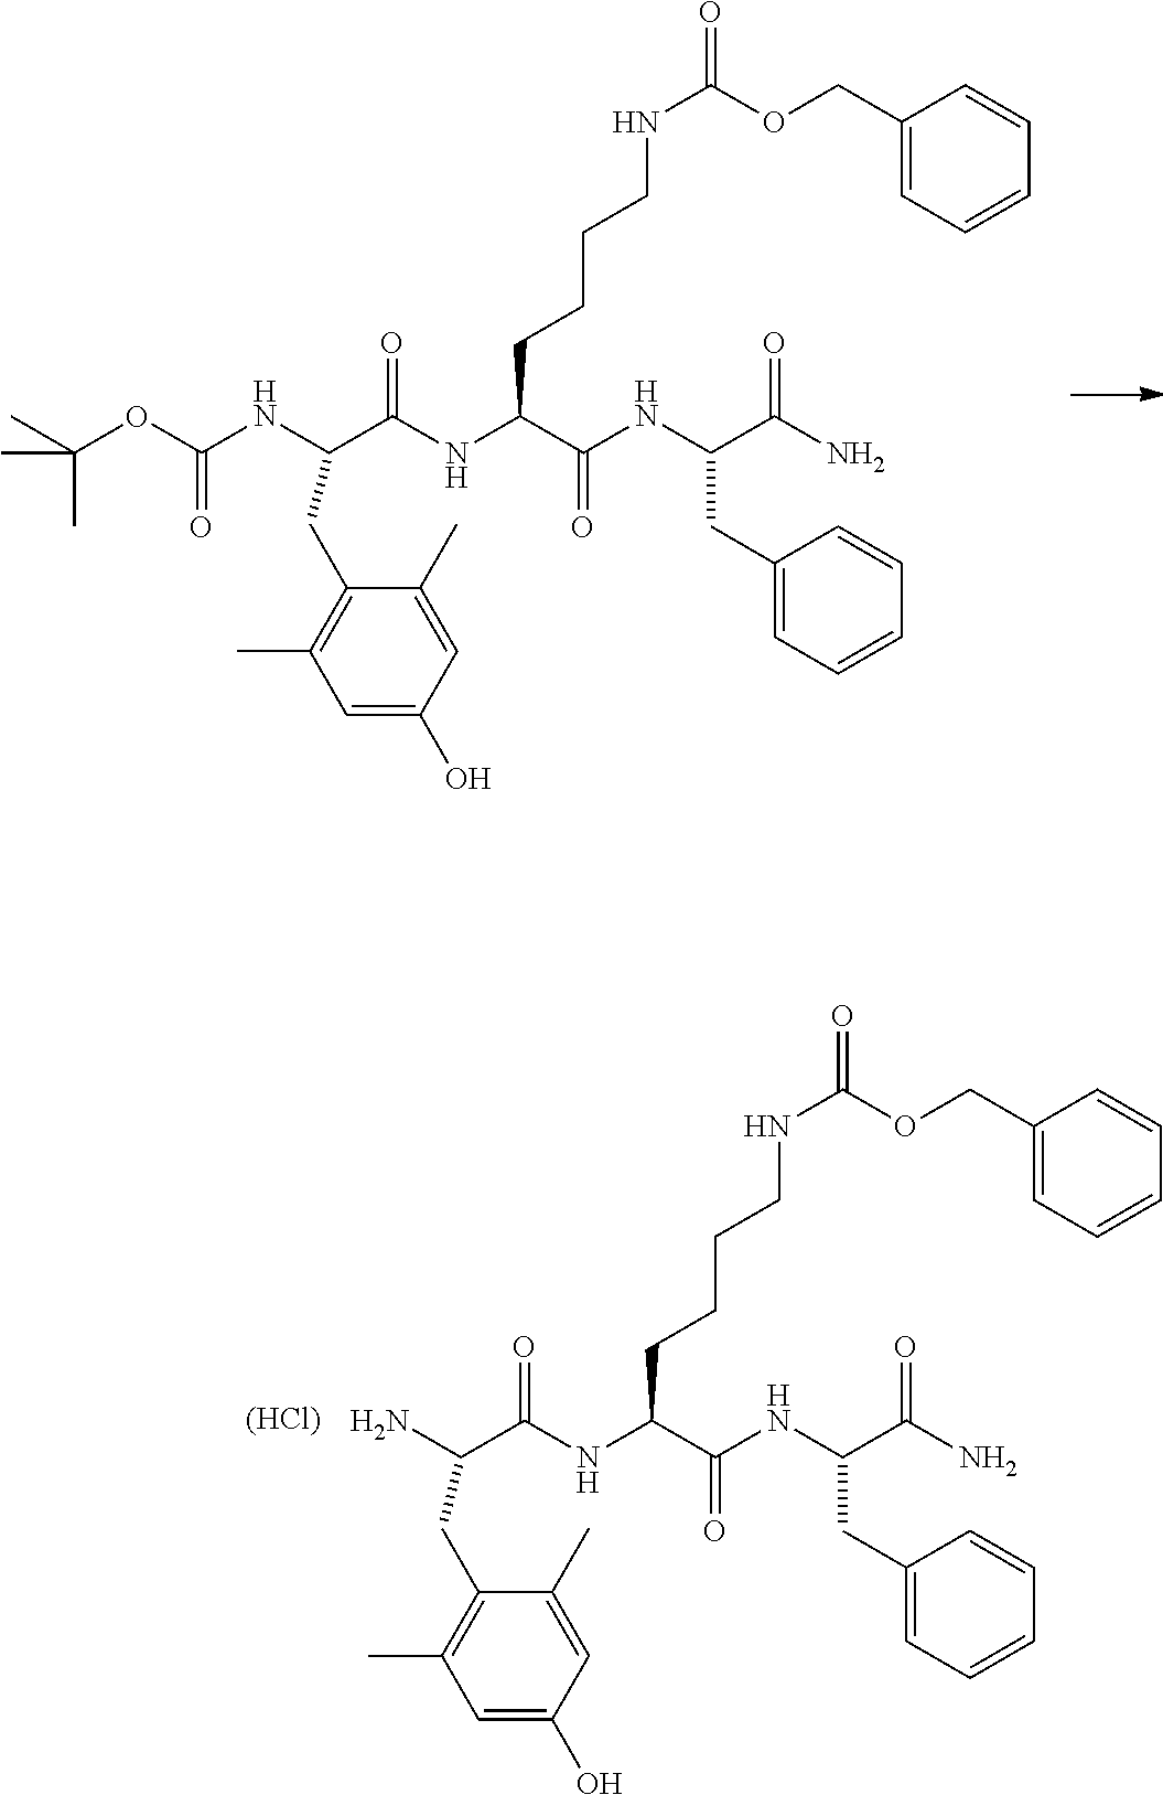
C(C(NC(CC1=CC=CC=C1)C(N)=O)=O)(CCCCNC(=O)OCC1=CC=CC=C1)NC(C(N)CC1=C(C)C=C(O)C=C1C)=O.[(HCl)].C(C(NC(CC1=CC=CC=C1)C(N)=O)=O)(CCCCNC(=O)OCC1=CC=CC=C1)NC(C(NC(=O)OC(C)(C)C)CC1=C(C)C=C(O)C=C1C)=O
